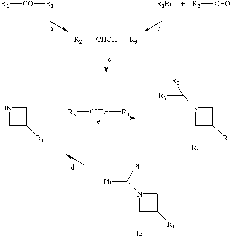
[R2][CO][R3].[R2][CHO].[R2][CHOH][R3].[R2][CHBr][R3].N1CC([R1])C1.C1N(C([R3])[R2])CC1[R1].C1N(C([Ph])[Ph])CC1[R1]
